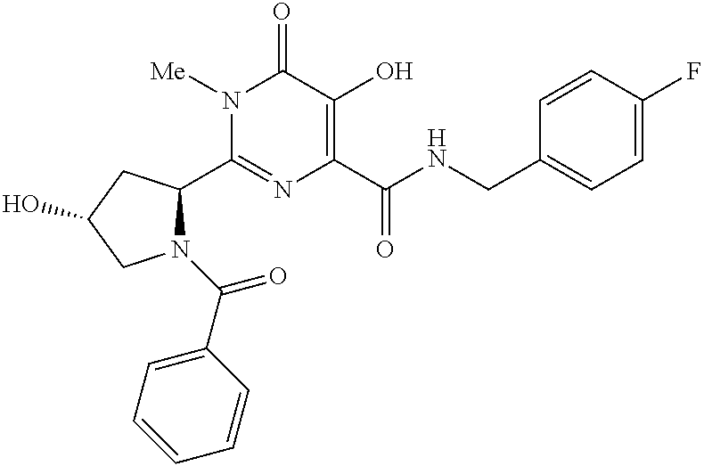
C1(C2N(C(C3=CC=CC=C3)=O)CC(O)C2)=NC(C(NCC2=CC=C(F)C=C2)=O)=C(O)C(=O)N1[Me]
